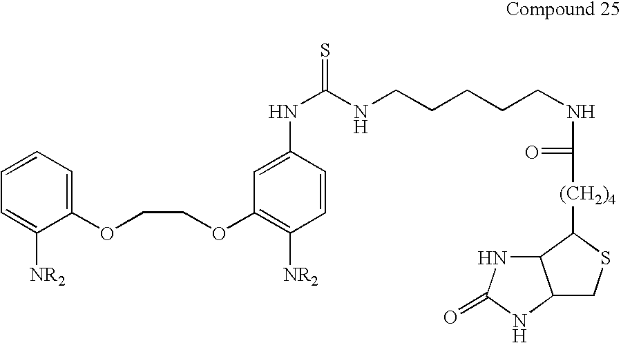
C1(OCCOC2=C([NR2])C=CC(NC(=S)NCCCCCNC(=O)[(CH2)4]C3C4C(CS3)NC(=O)N4)=C2)=CC=CC=C1[NR2]
